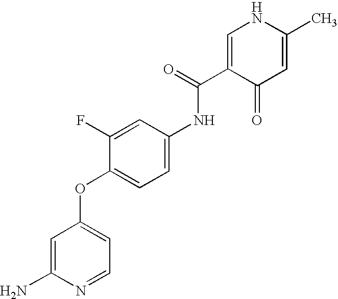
C1(F)=CC(NC(=O)C2=CNC(C)=CC2=O)=CC=C1OC1=CC=NC(N)=C1
